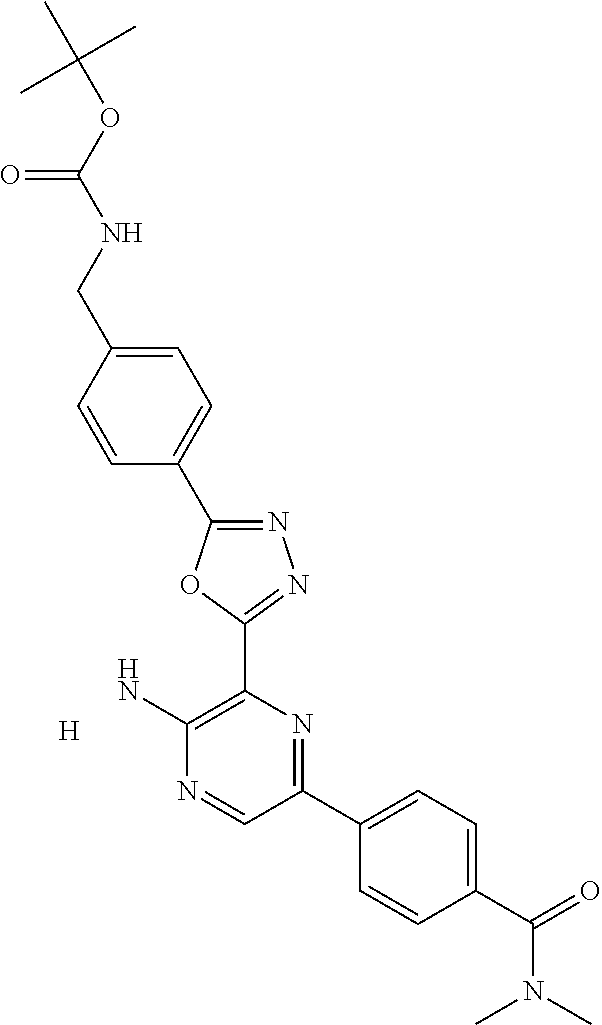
[H].N1=C(C2=CC=C(CNC(OC(C)(C)C)=O)C=C2)OC(C2=C(N)N=CC(C3=CC=C(C(=O)N(C)C)C=C3)=N2)=N1
